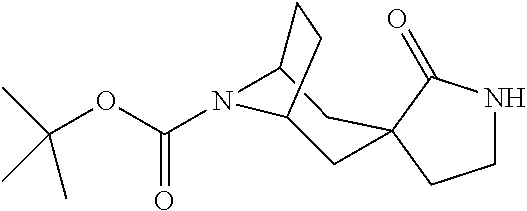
CC(OC(=O)N1C2CC3(CC1CC2)C(=O)NCC3)(C)C
